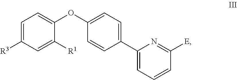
C1=C([R3])C=C([R1])C(OC2=CC=C(C3=CC=CC([E])=N3)C=C2)=C1
